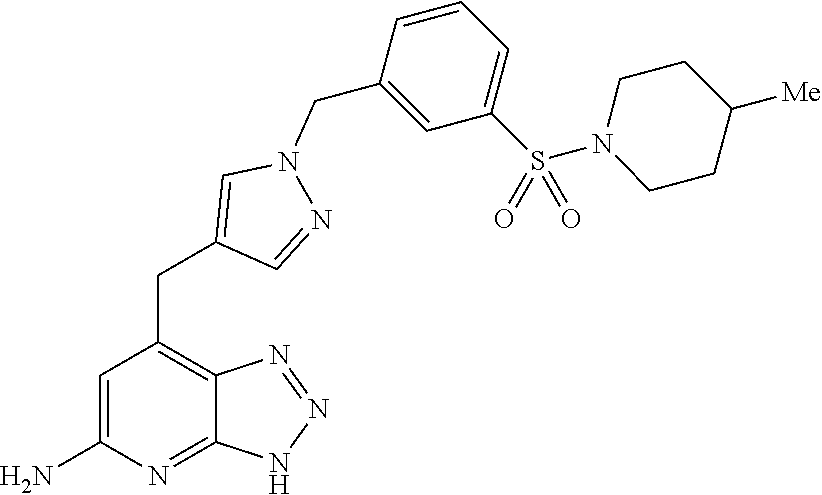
C1=C(N)N=C2C(=C1CC1=CN(CC3=CC(S(N4CCC([Me])CC4)(=O)=O)=CC=C3)N=C1)N=NN2
